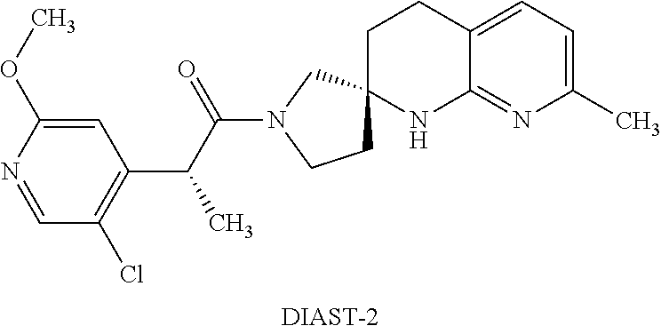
C1=NC(OC)=CC(C(C(N2CCC3(C2)CCC2=CC=C(C)N=C2N3)=O)C)=C1Cl.[DIAST-2]
